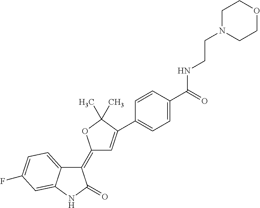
C1(=C2C=C(C3=CC=C(C(=O)NCCN4CCOCC4)C=C3)C(C)(C)O2)C2=CC=C(F)C=C2NC1=O
